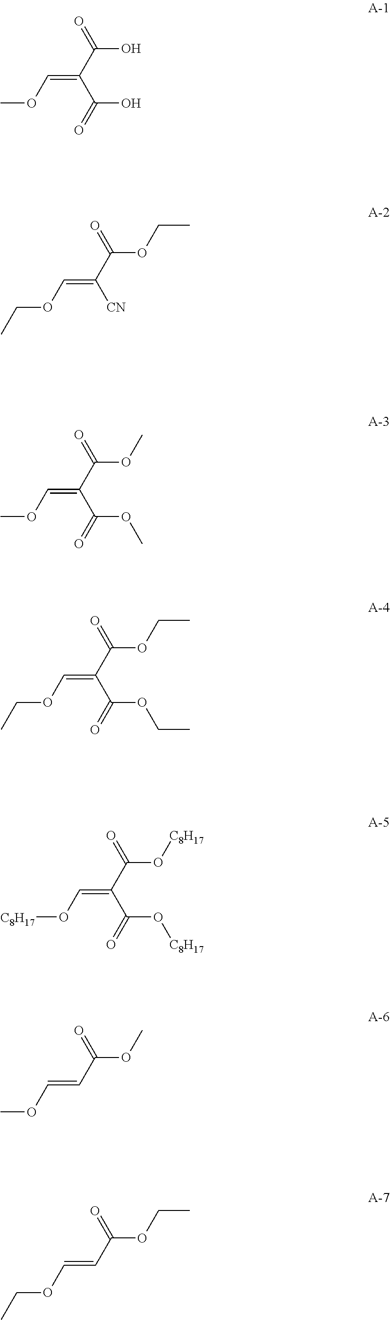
C(O)(C(C(O)=O)=COC)=O.[CN]C(C(OCC)=O)=COCC.C(OC)(C(C(OC)=O)=COC)=O.C(OCC)(C(C(OCC)=O)=COCC)=O.C(O[C8H17])(C(C(O[C8H17])=O)=CO[C8H17])=O.O(C(C=COC)=O)C.O(C(C=COCC)=O)CC
